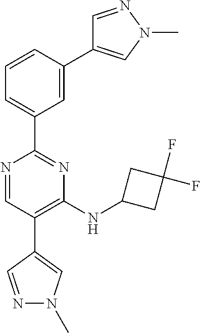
N1=CC(C2=CN(C)N=C2)=C(NC2CC(F)(F)C2)N=C1C1=CC=CC(C2=CN(C)N=C2)=C1
